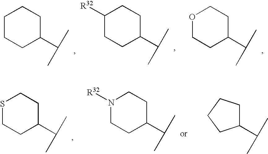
C1CCC(C(C)C)CC1.C1([R32])CCC(C(C)C)CC1.O1CCC(C(C)C)CC1.S1CCC(C(C)C)CC1.C1(C(C)C)CCCC1.N1([R32])CCC(C(C)C)CC1
